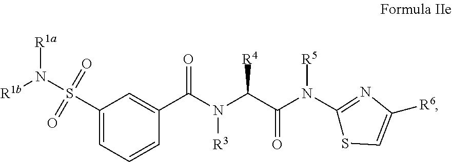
C1(S(=O)(=O)N([R1b])[R1a])=CC=CC(C(N(C(C(N(C2=NC([R6])=CS2)[R5])=O)[R4])[R3])=O)=C1
